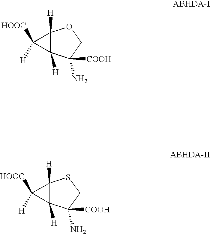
C12([H])C([H])(C(N)([COOH])CO1)C2([HOOC])[H].C12([H])C([H])(C(N)([COOH])CS1)C2([HOOC])[H]
